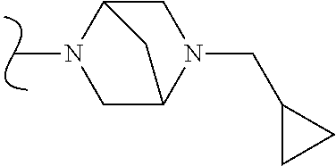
CN1CC2N(CC3CC3)CC1C2
